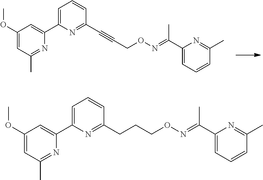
C1=C(C2=CC(OC)=CC(C)=N2)N=C(C#CCON=C(C2=CC=CC(C)=N2)C)C=C1.C1=C(C2=CC(OC)=CC(C)=N2)N=C(CCCON=C(C2=CC=CC(C)=N2)C)C=C1
